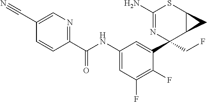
C1(N)=NC(C2=CC(NC(C3=NC=C(C#N)C=C3)=O)=CC(F)=C2F)(CF)C2C(S1)C2
